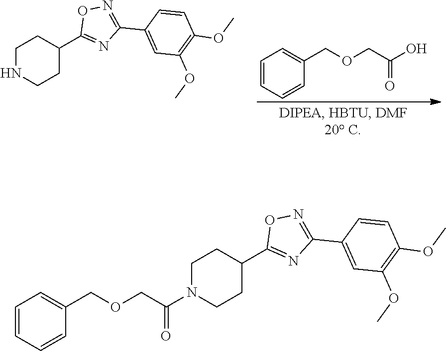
C1CC(C2=NC(C3=CC(OC)=C(OC)C=C3)=NO2)CCN1.C(C1=CC=CC=C1)OCC(O)=O.C1CC(C2=NC(C3=CC(OC)=C(OC)C=C3)=NO2)CCN1C(=O)COCC1=CC=CC=C1
